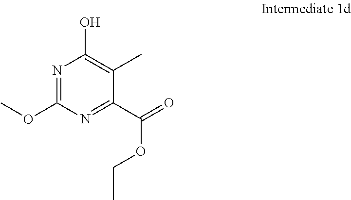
N1=C(OC)N=C(C(=O)OCC)C(C)=C1O
